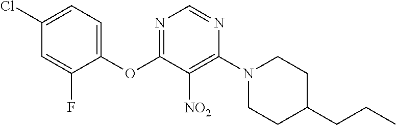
C1(OC2=NC=NC(N3CCC(CCC)CC3)=C2[NO2])=CC=C(Cl)C=C1F
